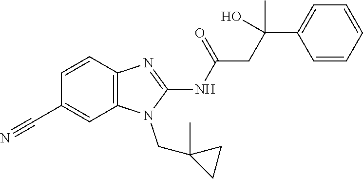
C1=CC2=C(C=C1C#N)N(CC1(C)CC1)C(NC(=O)CC(O)(C1=CC=CC=C1)C)=N2
